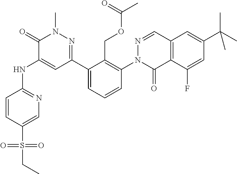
C12=C(C(F)=CC(C(C)(C)C)=C1)C(=O)N(C1=C(COC(C)=O)C(C3=NN(C)C(=O)C(NC4=NC=C(S(CC)(=O)=O)C=C4)=C3)=CC=C1)N=C2
